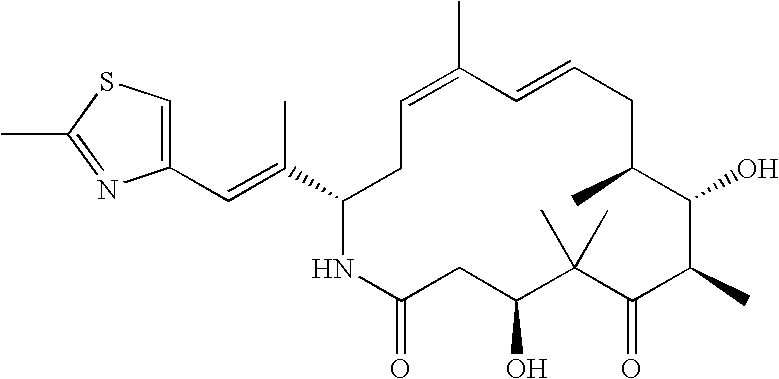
C1=C(C)C=CCC(C)C(O)C(C)C(=O)C(C)(C)C(O)CC(=O)NC(C(=CC2=CSC(C)=N2)C)C1
